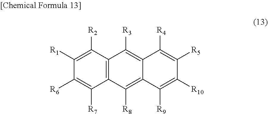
C12=C([R3])C3=C(C([R8])=C1C([R9])=C([R10])C([R5])=C2[R4])C([R7])=C([R6])C([R1])=C3[R2]
